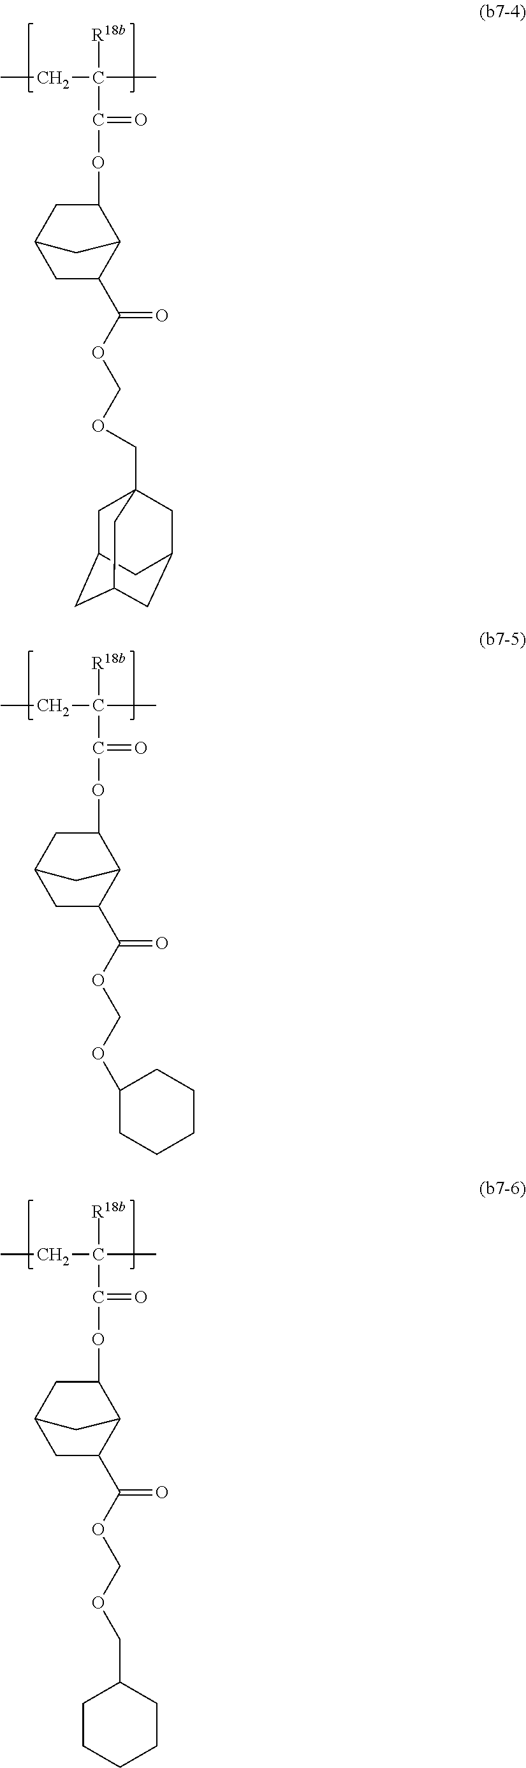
CCC(C)([R18b])C(=O)OC1CC2CC(C(OCOCC34CC5CC(CC(C3)C5)C4)=O)C1C2.CCC(C)([R18b])C(=O)OC1CC2CC(C(OCOC3CCCCC3)=O)C1C2.CCC(C)([R18b])C(=O)OC1CC2CC(C(OCOCC3CCCCC3)=O)C1C2
